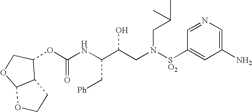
C(NC(C(CN([SO2]C1=CC(N)=CN=C1)CC(C)C)O)C[Ph])(=O)OC1C2C(OC1)OCC2
